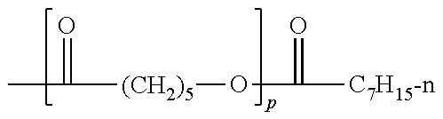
CC(=O)[(CH2)5]OC(=O)[C7H15-n]
